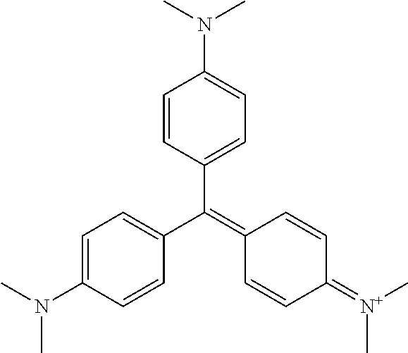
C1=CC(C(=C2C=CC(=[N+](C)C)C=C2)C2=CC=C(N(C)C)C=C2)=CC=C1N(C)C
